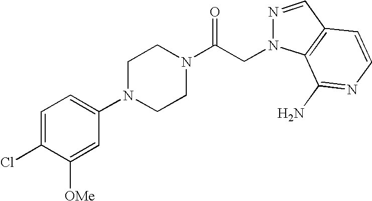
C1=C(Cl)C([OMe])=CC(N2CCN(C(CN3N=CC4=C3C(N)=NC=C4)=O)CC2)=C1
